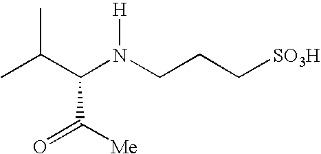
CC(C(N(CCC[SO3H])[H])C([Me])=O)C
